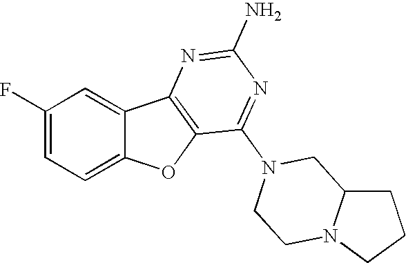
C1(F)=CC=C2C(=C1)C1=C(O2)C(N2CC3CCCN3CC2)=NC(N)=N1
